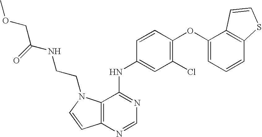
C12=C(N=CN=C1NC1=CC(Cl)=C(OC3=CC=CC4=C3C=CS4)C=C1)C=CN2CCNC(COC)=O
